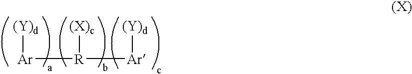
[(Y)d][Ar][R]([(X)c])[Ar][(Y)d]
